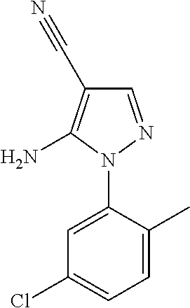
C1=C(N2N=CC(C#N)=C2N)C(C)=CC=C1Cl
